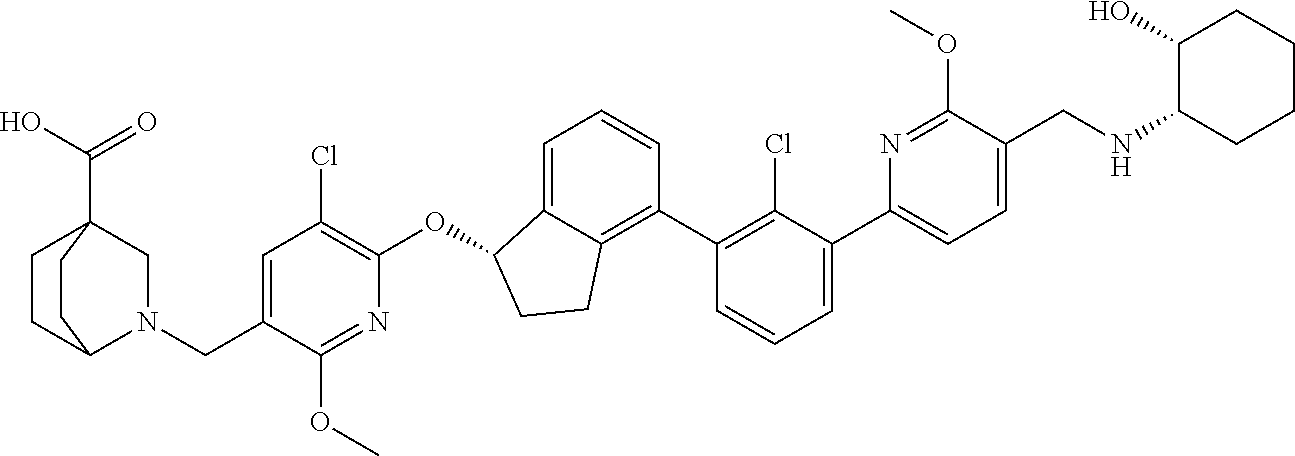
C(C1=CC(Cl)=C(OC2C3=CC=CC(C4=C(Cl)C(C5=CC=C(CNC6CCCCC6O)C(OC)=N5)=CC=C4)=C3CC2)N=C1OC)N1C2CCC(C(O)=O)(C1)CC2
